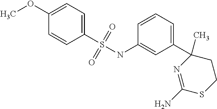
COC1=CC=C(S(=O)(=O)NC2=CC(C3(C)CCSC(N)=N3)=CC=C2)C=C1
